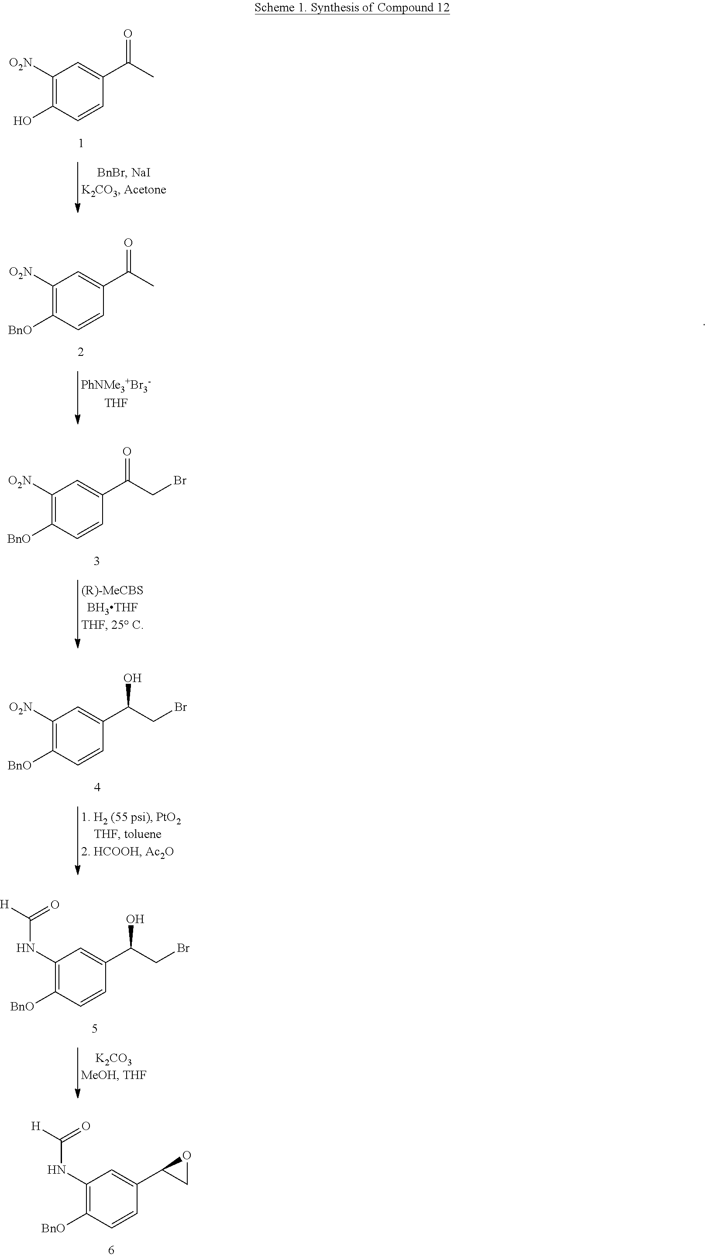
C1([O2N])=C(O)C=CC(C(C)=O)=C1.C1([O2N])=C([BnO])C=CC(C(CBr)=O)=C1.C1([O2N])=C([BnO])C=CC(C(CBr)O)=C1.C1(NC(=O)[H])=C([BnO])C=CC(C(CBr)O)=C1.C1(NC(=O)[H])=C([BnO])C=CC(C2CO2)=C1.C1([O2N])=C([BnO])C=CC(C(C)=O)=C1
